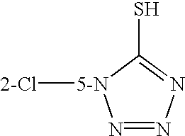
N1=NN=C(S)[5-N]1[2-Cl]
